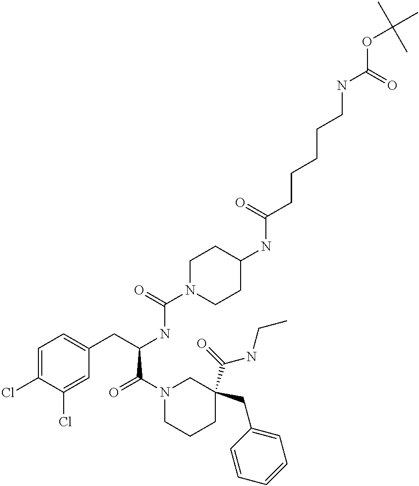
C1(Cl)=CC=C(CC(NC(N2CCC(NC(CCCCCNC(OC(C)(C)C)=O)=O)CC2)=O)C(N2CCCC(C(=O)NCC)(CC3=CC=CC=C3)C2)=O)C=C1Cl
